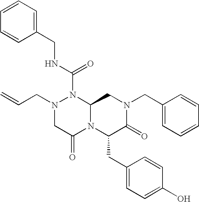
N1(C(NCC2=CC=CC=C2)=O)N(CC=C)CC(=O)N2C1CN(CC1=CC=CC=C1)C(=O)C2CC1=CC=C(O)C=C1
